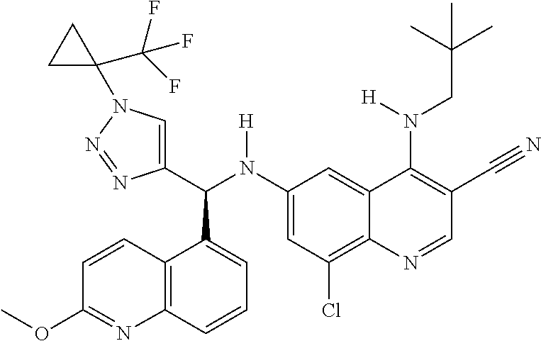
C1(N(C(C2=CN(C3(C(F)(F)F)CC3)N=N2)C2=CC=CC3=C2C=CC(OC)=N3)[H])=CC(Cl)=C2C(=C1)C(N(CC(C)(C)C)[H])=C(C#N)C=N2
